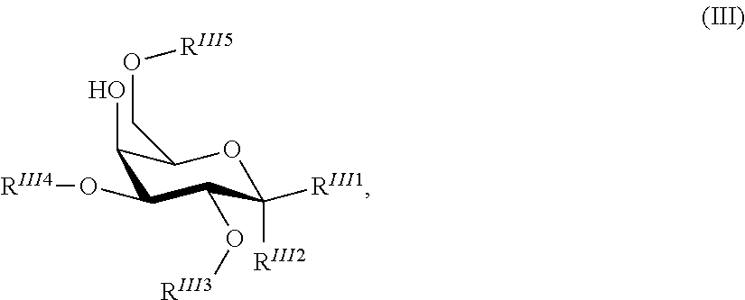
C1(O)C(O[RIII4])C(O[RIII3])C([RIII2])([RIII1])OC1CO[RIII5]
